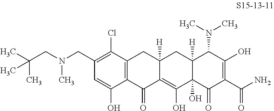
CC(C)(CN(CC1=C(Cl)C2=C(C(O)=C1)C(=O)C1=C(O)C3(O)C([H])(CC1([H])C2)C(N(C)C)C(O)=C(C(N)=O)C3=O)C)C
